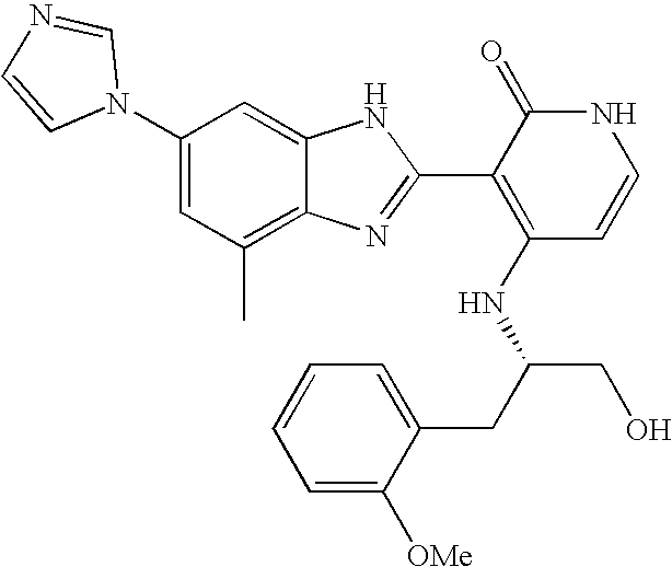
C1(C)=C2C(=CC(N3C=NC=C3)=C1)NC(C1=C(NC(CO)CC3=CC=CC=C3[OMe])C=CNC1=O)=N2
